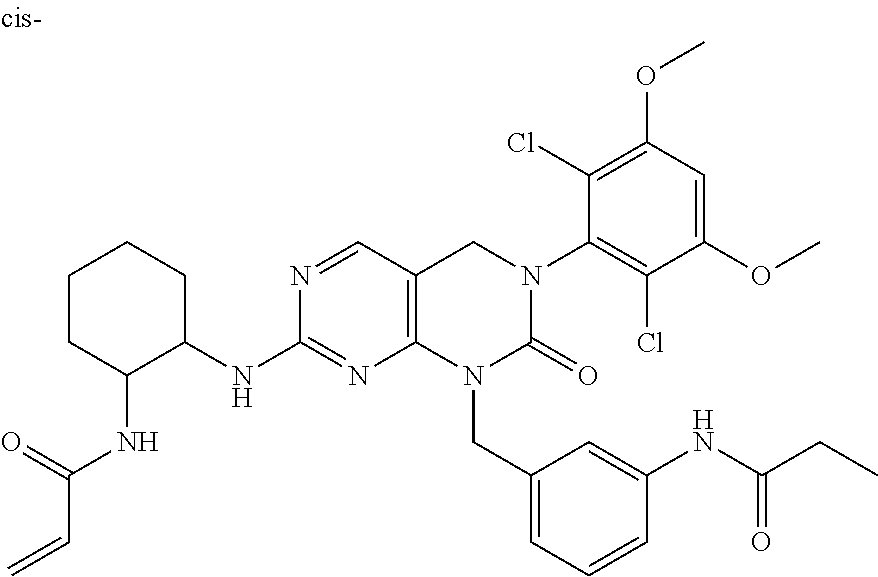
N1=CC2=C(N=C1NC1CCCCC1NC(=O)C=C)N(CC1=CC=CC(NC(CC)=O)=C1)C(=O)N(C1=C(Cl)C(OC)=CC(OC)=C1Cl)C2
